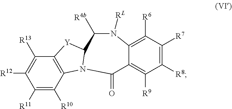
C1([R7])=C([R8])C([R9])=C2C(=C1[R6])N([RL])C([R4b])C1[Y]C3=C(C([R10])=C([R11])C([R12])=C3[R13])N1C2=O
